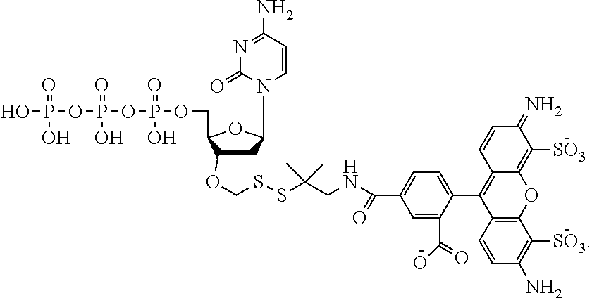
C1C(OCSSC(CNC(C2=CC=C(C3=C4C(=C([SO3])C(=N)C=C4)OC4=C3C=CC(N)=C4[SO3])C(C(=O)O)=C2)=O)(C)C)C(COP(OP(OP(O)(=O)O)(=O)O)(=O)O)OC1N1C(=O)N=C(N)C=C1
